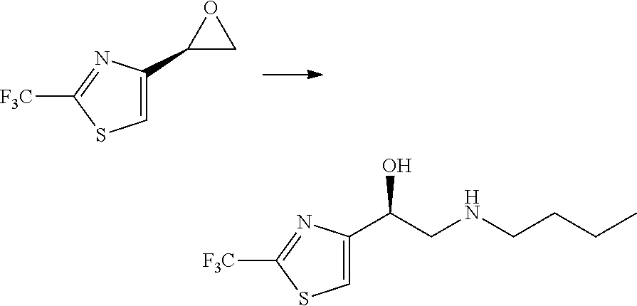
C1=C(C2CO2)N=C([F3C])S1.C1=C(C(CNCCCC)O)N=C([F3C])S1
